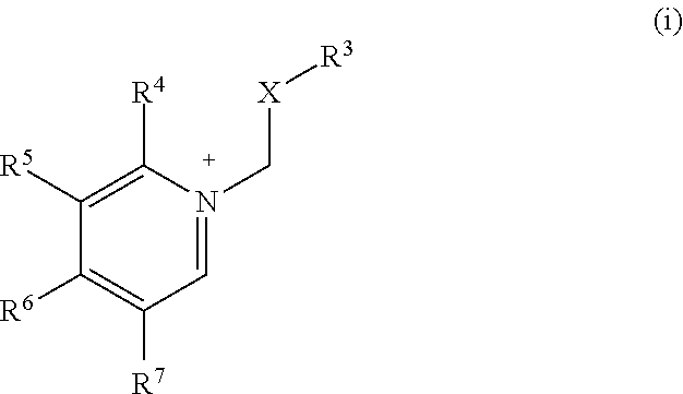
C1([R5])=C([R4])N(C[X][R3])=CC([R7])=C1[R6]
